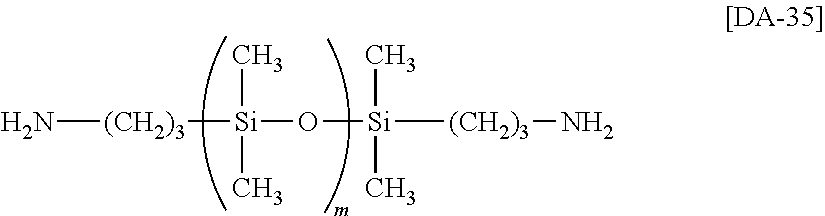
N[(CH2)3][Si](C)(C)O[Si](C)(C)[(CH2)3]N
